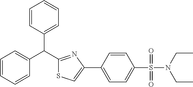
S1C(C(C2=CC=CC=C2)C2=CC=CC=C2)=NC(C2=CC=C(S(=O)(=O)N(CC)CC)C=C2)=C1
